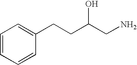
C1=CC=CC(CCC(CN)O)=C1
